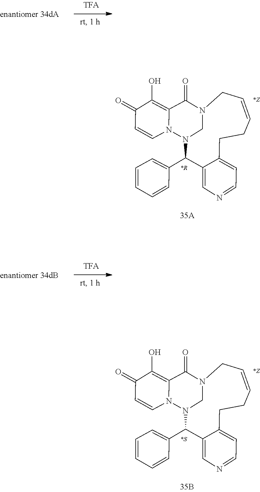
N12CN(C(C3=CC=CC=C3)C3=CN=CC=C3CCC=CC1)N1C=CC(=O)C(O)=C1C2=O.N12CN(C(C3=CC=CC=C3)C3=CN=CC=C3CCC=CC1)N1C=CC(=O)C(O)=C1C2=O
